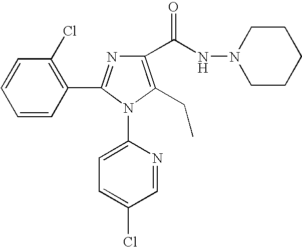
C1=CC(Cl)=C(C2=NC(C(NN3CCCCC3)=O)=C(CC)N2C2=CC=C(Cl)C=N2)C=C1
